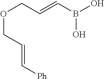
O(CC=C[Ph])CC=CB(O)O
